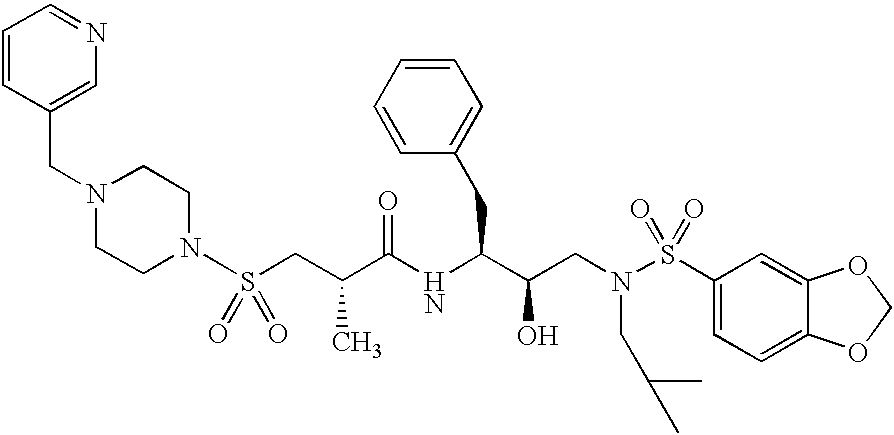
S(CC(C(NC(C(CN(S(C1=CC=C2C(=C1)OCO2)(=O)=O)CC(C)C)O)CC1=CC=CC=C1)=O)C)(=O)(=O)N1CCN(CC2=CN=CC=C2)CC1
